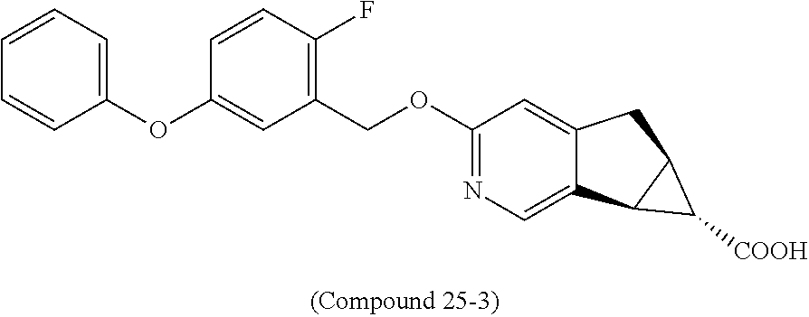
O(C1=CC=CC=C1)C1=CC(COC2=NC=C3C(=C2)CC2C3C2[COOH])=C(F)C=C1
